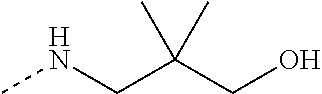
CNCC(CO)(C)C
